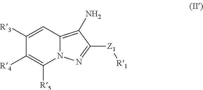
C1([R3])=CC2=C(N)C([Z1][R1])=NN2C([R5])=C1[R4]
